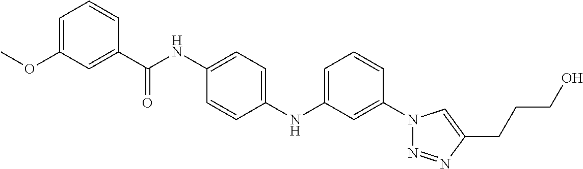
C1(NC2=CC=CC(N3N=NC(CCCO)=C3)=C2)=CC=C(NC(C2=CC(OC)=CC=C2)=O)C=C1
